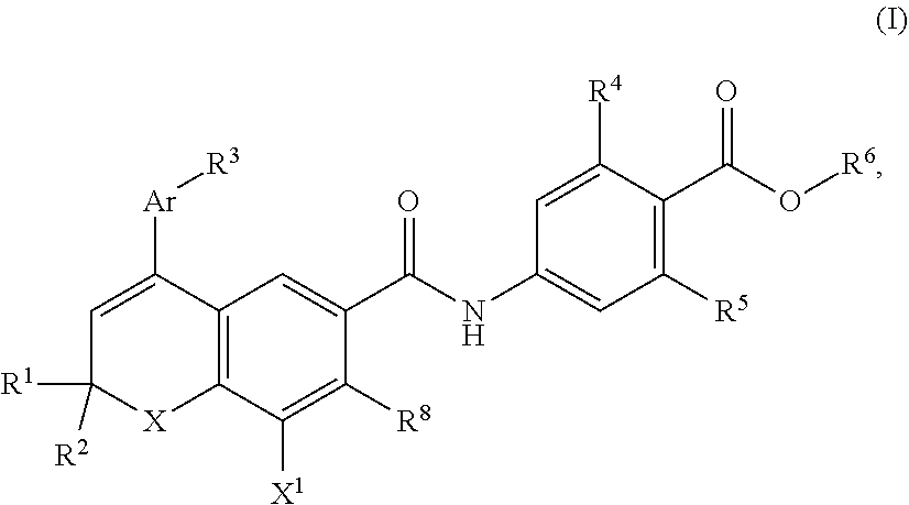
C1=C([Ar][R3])C2=C([X]C1([R1])[R2])C([X1])=C([R8])C(C(=O)NC1=CC([R5])=C(C(=O)O[R6])C([R4])=C1)=C2
